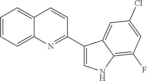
C1=CC=C2C(=C1)C=CC(C1=CNC3=C(F)C=C(Cl)C=C13)=N2
